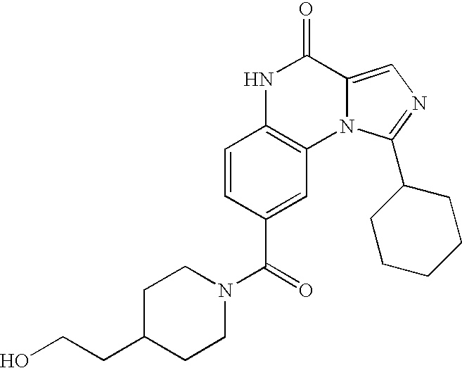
C1=CC(C(=O)N2CCC(CCO)CC2)=CC2=C1NC(=O)C1=CN=C(C3CCCCC3)N21
